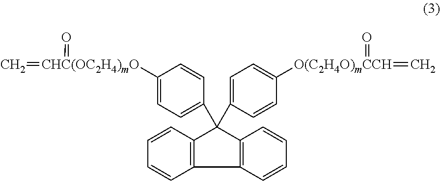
C1=CC2=C(C=C1)C(C1=CC=C([CHC(OC2H4)mO](=C)=O)C=C1)(C1=CC=C([O(C2H4O)mCCH](=C)=O)C=C1)C1=C2C=CC=C1
